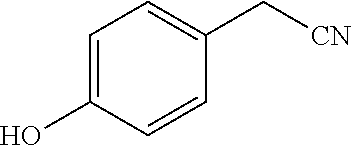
C1=C(O)C=CC(C[CN])=C1
